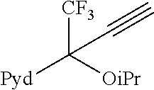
[CF3]C([OiPr])([Pyd])C#C
